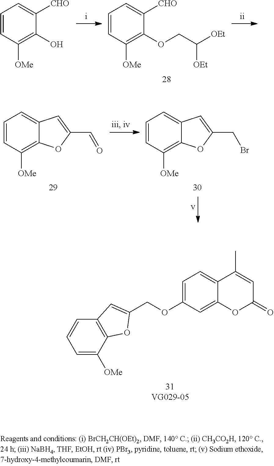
C1=CC([OMe])=C(O)C([CHO])=C1.C1=CC([OMe])=C(OCC([OEt])[OEt])C([CHO])=C1.C1=CC([OMe])=C2C(=C1)C=C(C=O)O2.C1=CC([OMe])=C2C(=C1)C=C(CBr)O2.C1=C([OMe])C2=C(C=C1)C=C(COC1=CC=C3C(=C1)OC(=O)C=C3C)O2
